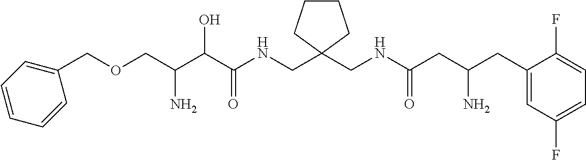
C(C(C(C(NCC1(CNC(CC(CC2=CC(F)=CC=C2F)N)=O)CCCC1)=O)O)N)OCC1=CC=CC=C1
